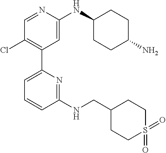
C1=NC(NC2CCC(N)CC2)=CC(C2=CC=CC(NCC3CCS(=O)(=O)CC3)=N2)=C1Cl
